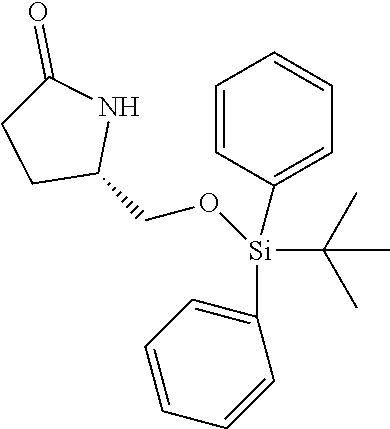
[Si](C1=CC=CC=C1)(C(C)(C)C)(C1=CC=CC=C1)OCC1NC(=O)CC1
